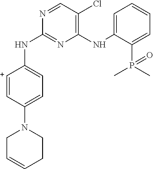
[C+]1=CC(N2CCC=CC2)=CC=C1NC1=NC(NC2=CC=CC=C2P(C)(C)=O)=C(Cl)C=N1
